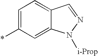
*C1=CC=C2C(=C1)N([i-Prop])N=C2
